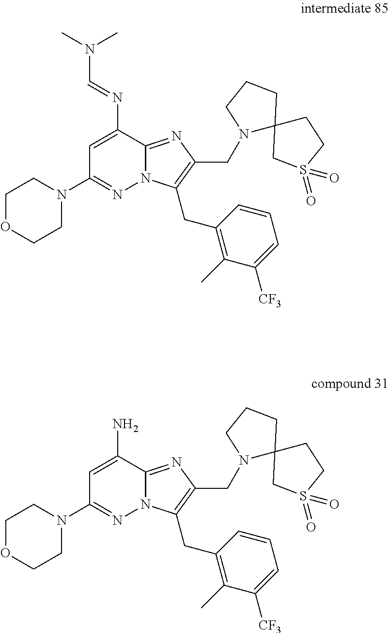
N12C(=NC(CN3C4(CCC3)CCS(=O)(=O)C4)=C1CC1=C(C)C([CF3])=CC=C1)C(N=CN(C)C)=CC(N1CCOCC1)=N2.N12C(=NC(CN3C4(CCC3)CCS(=O)(=O)C4)=C1CC1=C(C)C([CF3])=CC=C1)C(N)=CC(N1CCOCC1)=N2
